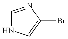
C1=NC(Br)=CN1
